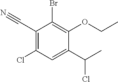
C1(C#N)=C(Cl)C=C(C(C)Cl)C(OCC)=C1Br
